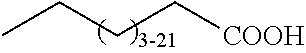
CCCC[COOH]
